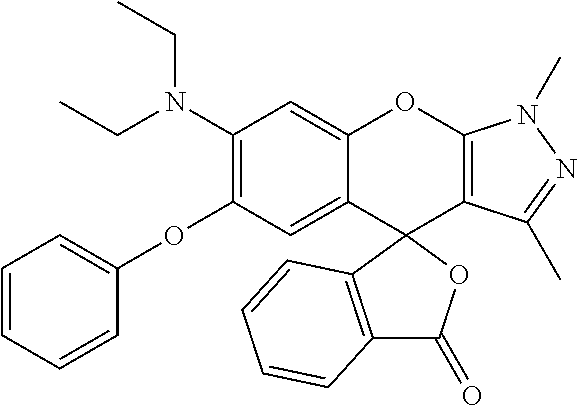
C1(N(CC)CC)=C(OC2=CC=CC=C2)C=C2C(=C1)OC1=C(C(C)=NN1C)C21OC(=O)C2=C1C=CC=C2
